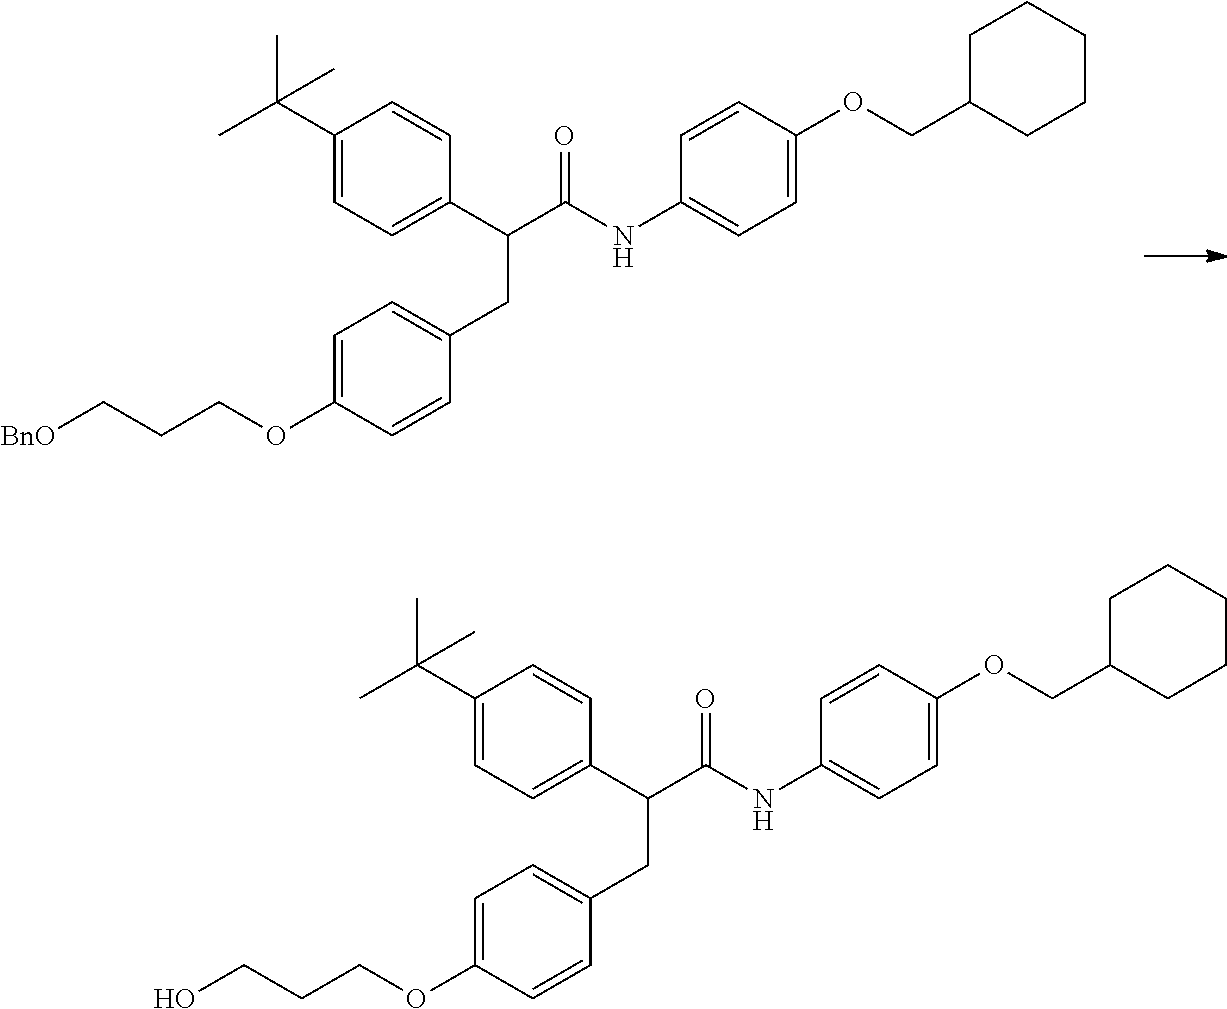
C1(C(C)(C)C)=CC=C(C(C(NC2=CC=C(OCC3CCCCC3)C=C2)=O)CC2=CC=C(OCCC[BnO])C=C2)C=C1.C1(C(C)(C)C)=CC=C(C(C(NC2=CC=C(OCC3CCCCC3)C=C2)=O)CC2=CC=C(OCCCO)C=C2)C=C1
